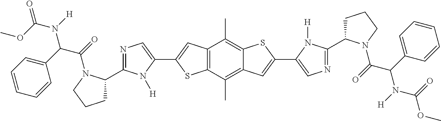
C1(C2CCCN2C(=O)C(C2=CC=CC=C2)N(C(=O)OC)[H])=NC=C(C2=CC3=C(C(C)=C4C(=C3C)SC(C3=CN=C(C5CCCN5C(=O)C(C5=CC=CC=C5)N(C(OC)=O)[H])N3[H])=C4)S2)N1[H]
